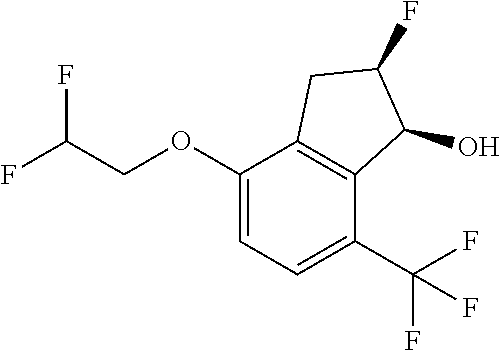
C1(OCC(F)F)=CC=C(C(F)(F)F)C2=C1CC(F)C2O
